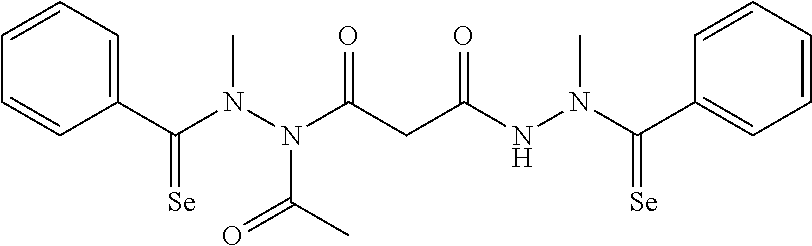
C1(C(N(N(C(CC(NN(C(C2=CC=CC=C2)=[Se])C)=O)=O)C(C)=O)C)=[Se])=CC=CC=C1
